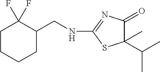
N(CC1C(F)(F)CCCC1)C1=NC(=O)C(C(C)C)(C)S1
